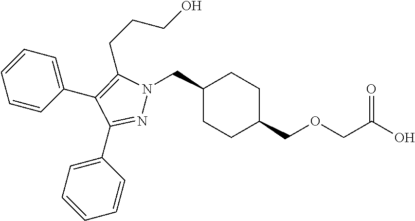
C1(CN2N=C(C3=CC=CC=C3)C(C3=CC=CC=C3)=C2CCCO)CCC(COCC(O)=O)CC1
